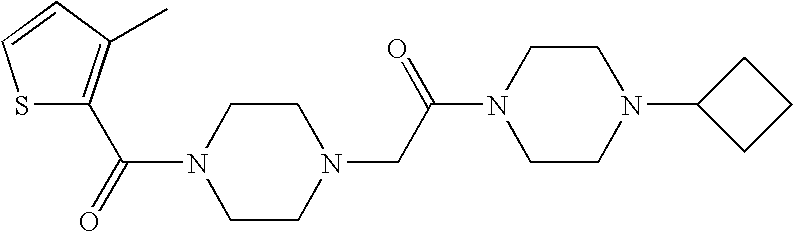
N1(C(=O)C2=C(C)C=CS2)CCN(CC(N2CCN(C3CCC3)CC2)=O)CC1
